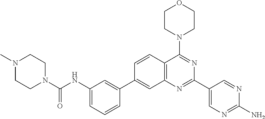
C1(NC(N2CCN(C)CC2)=O)=CC=CC(C2=CC3=C(C=C2)C(N2CCOCC2)=NC(C2=CN=C(N)N=C2)=N3)=C1
